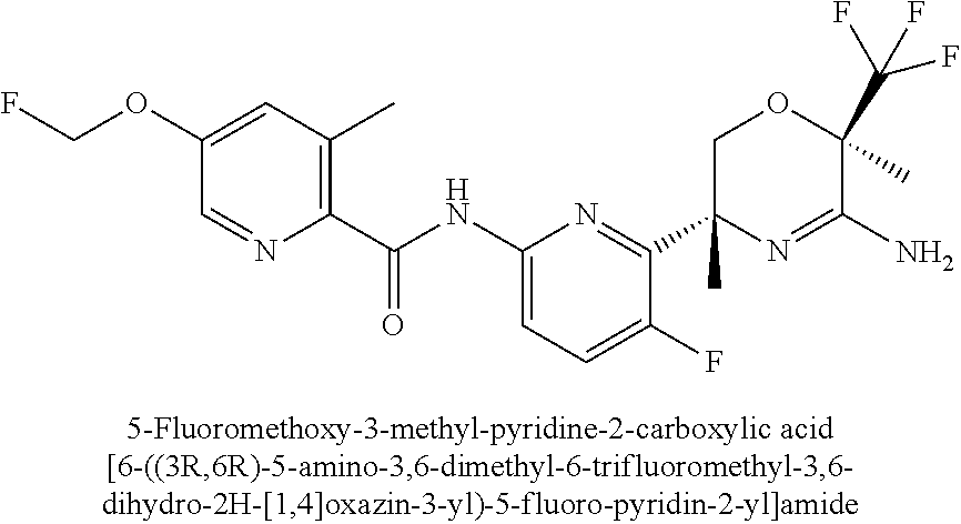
C1(C(NC2=CC=C(F)C(C3(C)N=C(N)C(C)(C(F)(F)F)OC3)=N2)=O)=C(C)C=C(OCF)C=N1
